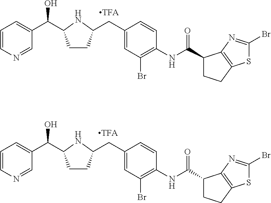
C1=CN=CC(C(O)C2CCC(CC3=CC(Br)=C(NC(=O)C4CCC5=C4N=C(Br)S5)C=C3)N2)=C1.C1=CN=CC(C(O)C2CCC(CC3=CC(Br)=C(NC(=O)C4CCC5=C4N=C(Br)S5)C=C3)N2)=C1
